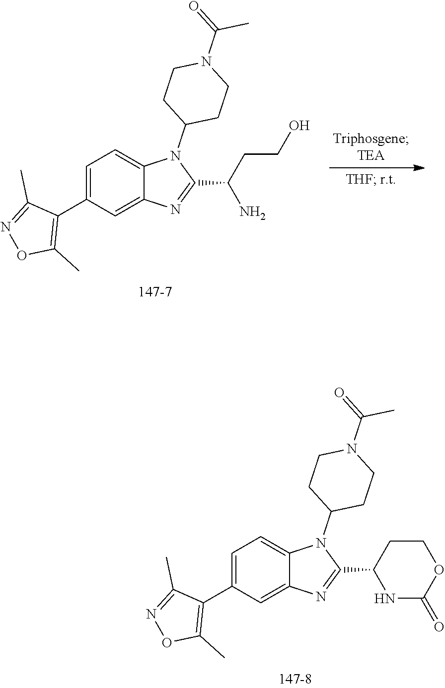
C1=C(C2=C(C)ON=C2C)C=C2C(=C1)N(C1CCN(C(=O)C)CC1)C(C(N)CCO)=N2.C1=C(C2=C(C)ON=C2C)C=C2C(=C1)N(C1CCN(C(=O)C)CC1)C(C1NC(=O)OCC1)=N2
